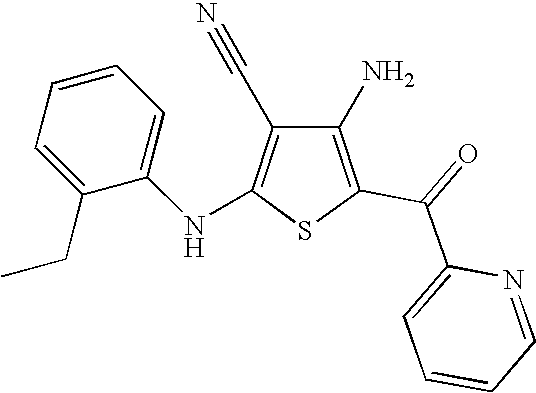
C1(N)=C(C(=O)C2=CC=CC=N2)SC(NC2=CC=CC=C2CC)=C1C#N
